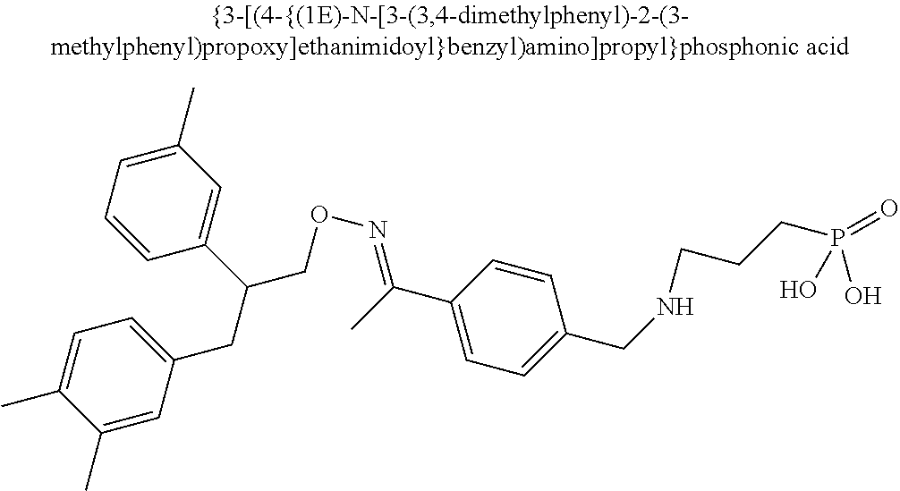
C1(CC(CON=C(C2=CC=C(CNCCCP(=O)(O)O)C=C2)C)C2=CC(C)=CC=C2)=CC=C(C)C(C)=C1
